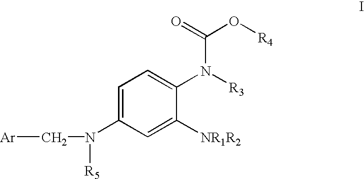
[Ar]CN([R5])C1=CC=C(N([R3])C(=O)O[R4])C([NR1R2])=C1
